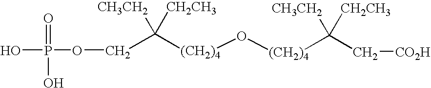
C(C([(CH2)4]O[(CH2)4]C(C[CO2H])([CH3CH2])[CH2CH3])([CH3CH2])[CH2CH3])OP(O)(=O)O
